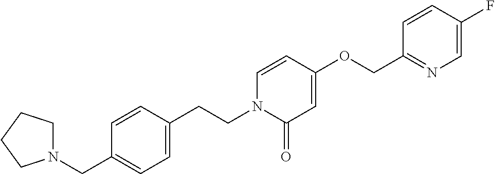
N1(CC2=CC=C(CCN3C(=O)C=C(OCC4=NC=C(F)C=C4)C=C3)C=C2)CCCC1
